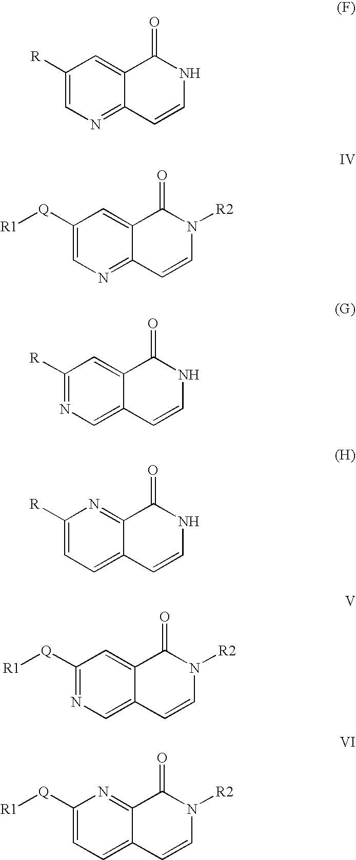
C1([Q][R1])=CN=C2C(=C1)C(=O)N([R2])C=C2.C1([R])=CN=C2C(=C1)C(=O)NC=C2.C1([R])=NC=C2C(=C1)C(=O)NC=C2.C1([R])=CC=C2C(=N1)C(=O)NC=C2.C1([Q][R1])=NC=C2C(=C1)C(=O)N([R2])C=C2.C1([Q][R1])=CC=C2C(=N1)C(=O)N([R2])C=C2
